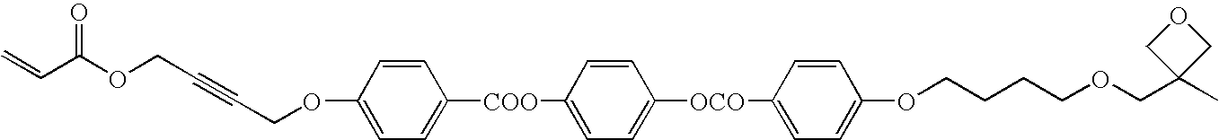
O(C1=CC=C([COO]C2=CC=C([OCO]C3=CC=C(OCCCCOCC4(C)COC4)C=C3)C=C2)C=C1)CC#CCOC(C=C)=O
